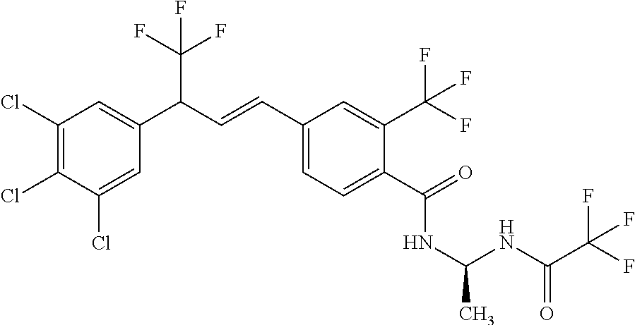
C1(Cl)=C(Cl)C(Cl)=CC(C(C=CC2=CC=C(C(=O)NC(C)NC(C(F)(F)F)=O)C(C(F)(F)F)=C2)C(F)(F)F)=C1
